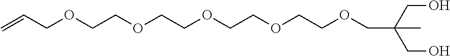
C=CCOCCOCCOCCOCCOCC(CO)(C)CO
